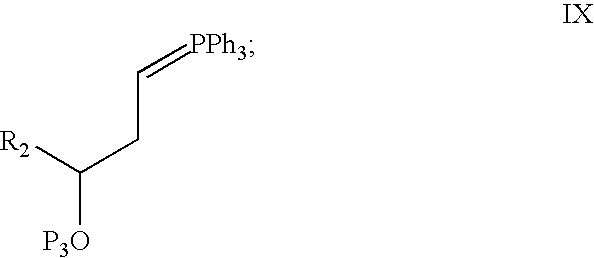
C(=[PPh3])CC([P3O])[R2]
